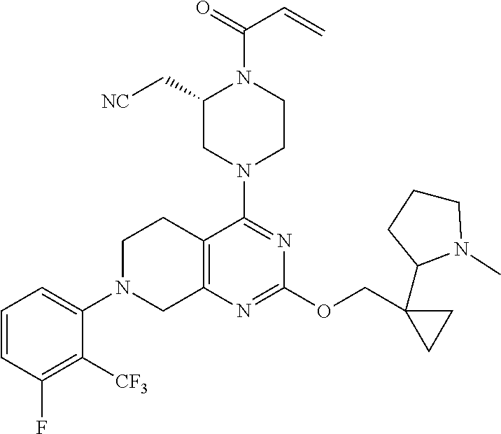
C1=CC(F)=C([CF3])C(N2CC3=C(CC2)C(N2CCN(C(=O)C=C)C(C[NC])C2)=NC(OCC2(C4N(C)CCC4)CC2)=N3)=C1
